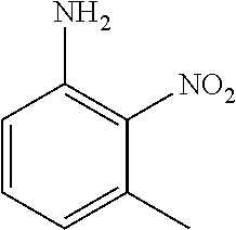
C1=CC=C(C)C([NO2])=C1N
